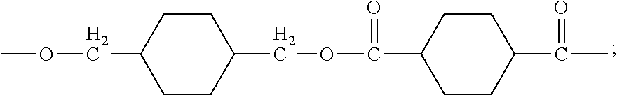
C1CC(COC(=O)C2CCC(C(C)=O)CC2)CCC1COC
